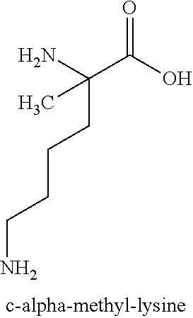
O=C(O)C(N)(CCCCN)C
